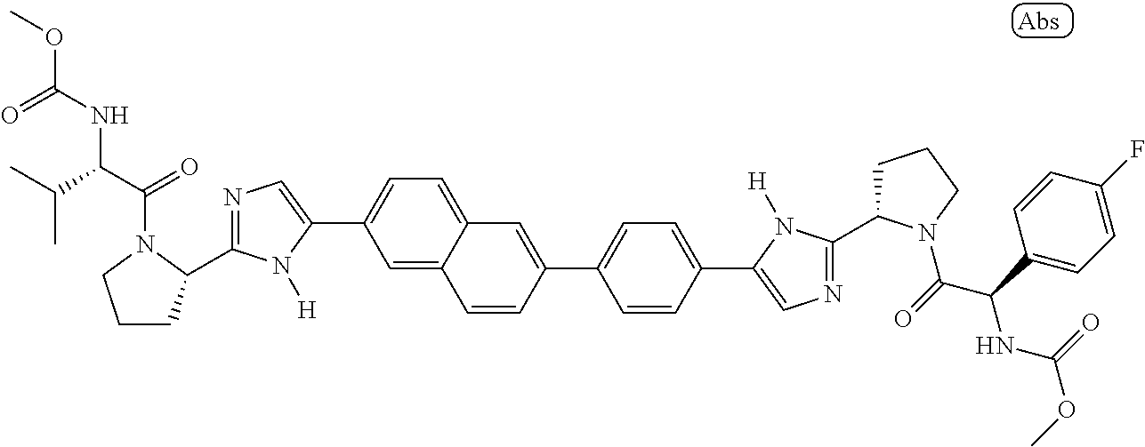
C1(C2=CN=C(C3CCCN3C(=O)C(NC(OC)=O)C(C)C)N2[H])=CC=C2C(=C1)C=CC(C1=CC=C(C3=CN=C(C4CCCN4C(C(NC(OC)=O)C4=CC=C(F)C=C4)=O)N3[H])C=C1)=C2
